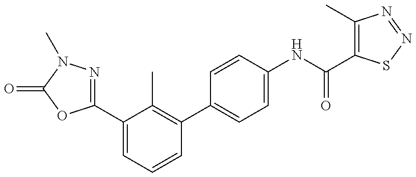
C1(C2=CC=CC(C3=CC=C(NC(=O)C4=C(C)N=NS4)C=C3)=C2C)=NN(C)C(=O)O1
